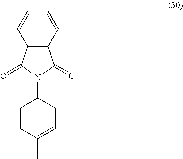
C1CC(C)=CCC1N1C(=O)C2=C(C1=O)C=CC=C2
